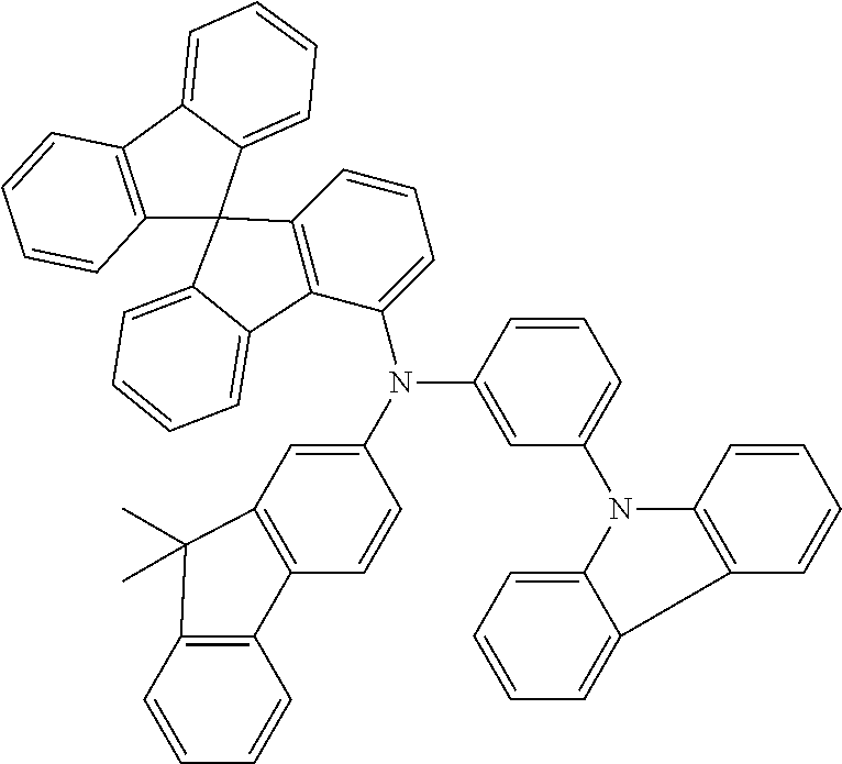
C12=C(C3=CC=CC=C3C13C1=C(C(N(C4=CC(N5C6=CC=CC=C6C6=C5C=CC=C6)=CC=C4)C4=CC5=C(C=C4)C4=C(C=CC=C4)C5(C)C)=CC=C1)C1=CC=CC=C31)C=CC=C2
